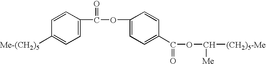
C1=C(C(=O)OC2=CC=C(C(=O)OC([(CH2)5-Me])[Me])C=C2)C=CC([Me-(CH2)5])=C1
